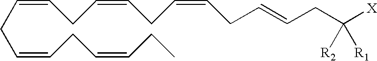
C(CC=CCC=CCC)=CCC=CCC=CCC=CCC([X])([R2])[R1]
